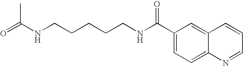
O=C(NCCCCCNC(C1=CC=C2C(=C1)C=CC=N2)=O)C
